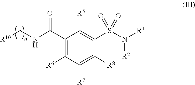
C1(C(NC[R10])=O)=C([R6])C([R7])=C([R8])C(S(N([R1])[R2])(=O)=O)=C1[R5]
